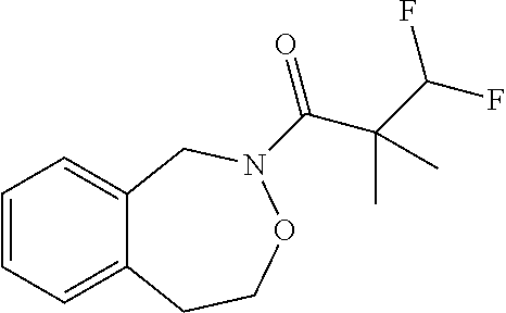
C1=CC=C2C(=C1)CN(C(=O)C(C(F)F)(C)C)OCC2
